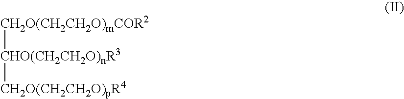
[CH2O(CH2CH2O)mCOR2][CHO(CH2CH2O)nR3][CH2O(CH2CH2O)pR4]
